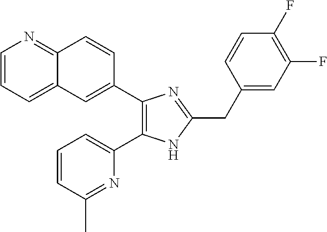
C12=CC=CN=C1C=CC(C1=C(C3=CC=CC(C)=N3)NC(CC3=CC(F)=C(F)C=C3)=N1)=C2
